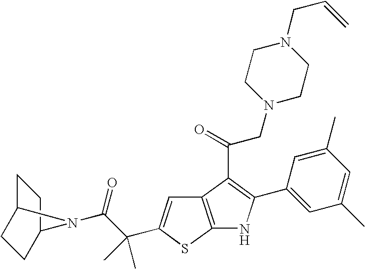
C12=C(SC(C(C(=O)N3C4CCC3CC4)(C)C)=C1)NC(C1=CC(C)=CC(C)=C1)=C2C(=O)CN1CCN(CC=C)CC1
